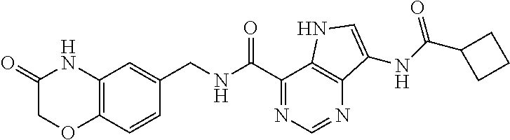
O=C1COC2=C(N1)C=C(CNC(C1=NC=NC3=C1NC=C3NC(=O)C1CCC1)=O)C=C2
